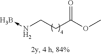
B<-NCCC(OC)=O
